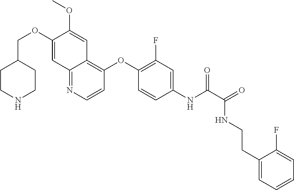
C1CNCCC1COC1=CC2=NC=CC(OC3=C(F)C=C(NC(=O)C(NCCC4=CC=CC=C4F)=O)C=C3)=C2C=C1OC
